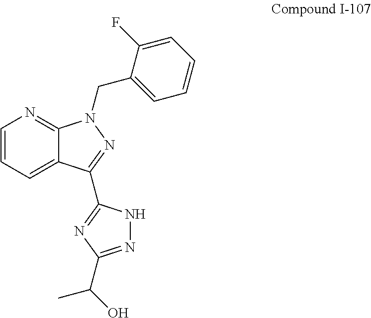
C1=CC=C2C(=N1)N(CC1=CC=CC=C1F)N=C2C1=NC(C(O)C)=NN1
